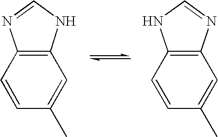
C12=C(NC=N1)C=C(C)C=C2.C12=C(N=CN1)C=C(C)C=C2
